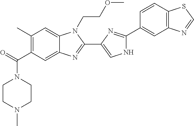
C1(C)=C(C(=O)N2CCN(C)CC2)C=C2C(=C1)N(CCOC)C(C1=CNC(C3=CC4=C(C=C3)SC=N4)=N1)=N2
